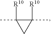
C1(C)([R10])CC1(C)[R10]
